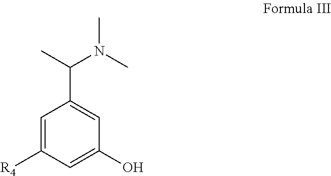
C1=C([R4])C=C(O)C=C1C(C)N(C)C
